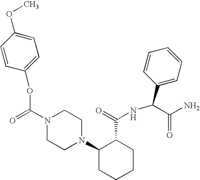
C(N1CCN(C2CCCCC2C(=O)NC(C2=CC=CC=C2)C(N)=O)CC1)(=O)OC1=CC=C(OC)C=C1
